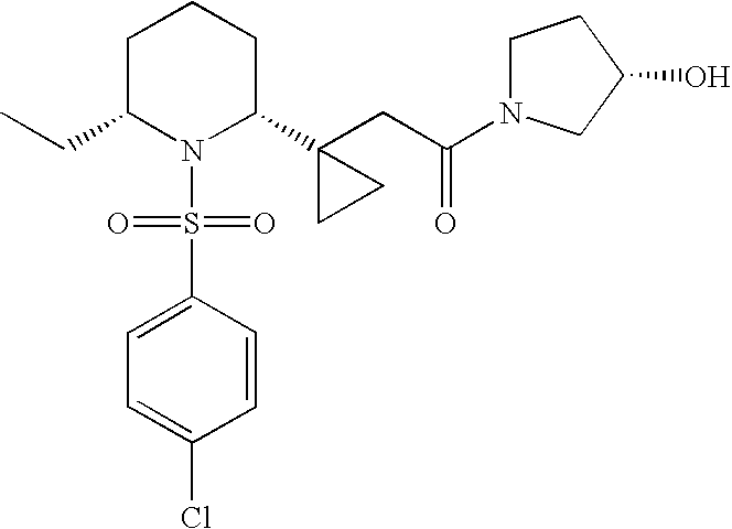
C1C(CC)N(S(=O)(=O)C2=CC=C(Cl)C=C2)C(C2(CC(=O)N3CCC(O)C3)CC2)CC1
